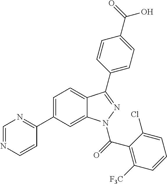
C1=C(C2=NC=NC=C2)C=C2C(=C1)C(C1=CC=C(C(O)=O)C=C1)=NN2C(C1=C([F3C])C=CC=C1Cl)=O
